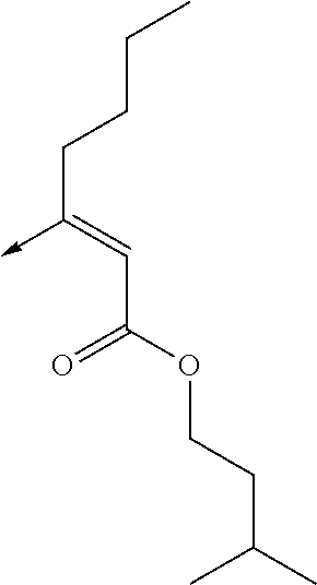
C(C(OCCC(C)C)=O)=C(CCCC)->C
